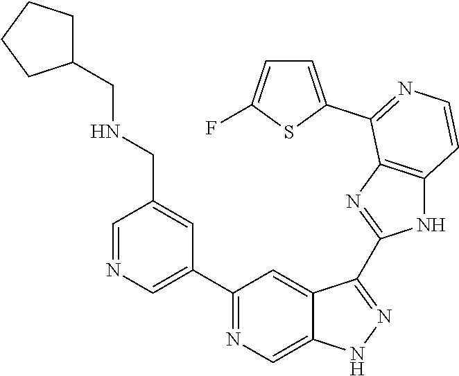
C1=NC=C(C2=NC=C3C(=C2)C(C2=NC4=C(N2)C=CN=C4C2=CC=C(F)S2)=NN3)C=C1CNCC1CCCC1
